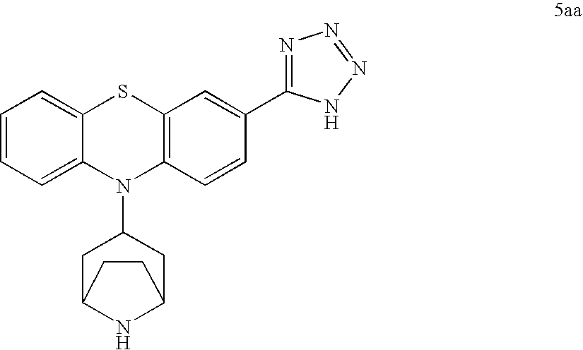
C1=CC=C2C(=C1)SC1=C(N2C2CC3NC(C2)CC3)C=CC(C2=NN=NN2)=C1
